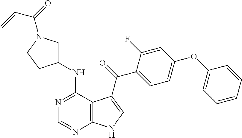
N1=C(NC2CN(C(=O)C=C)CC2)C2=C(N=C1)NC=C2C(=O)C1=CC=C(OC2=CC=CC=C2)C=C1F
